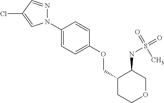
N1(C2=CC=C(OCC3CCOCC3NS(=O)(=O)C)C=C2)N=CC(Cl)=C1
